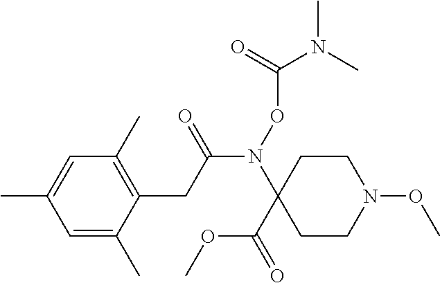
N(C(CC1=C(C)C=C(C)C=C1C)=O)(C1(C(OC)=O)CCN(OC)CC1)OC(N(C)C)=O
